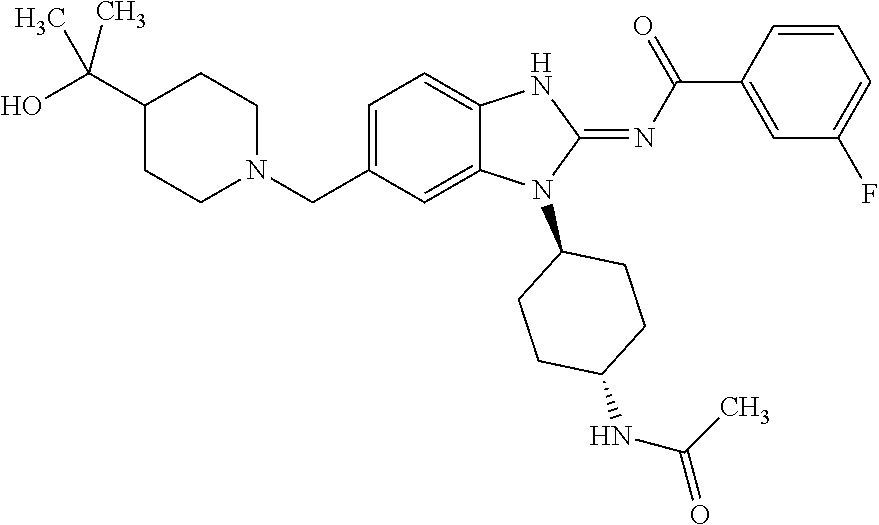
C1=CC(C(N=C2N(C3CCC(NC(=O)C)CC3)C3=CC(CN4CCC(C(O)(C)C)CC4)=CC=C3N2)=O)=CC(F)=C1
